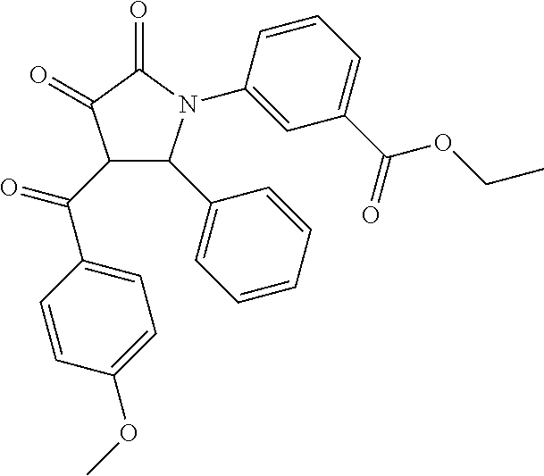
C1(=O)C(=O)C(C(C2=CC=C(OC)C=C2)=O)C(C2=CC=CC=C2)N1C1=CC(C(OCC)=O)=CC=C1
